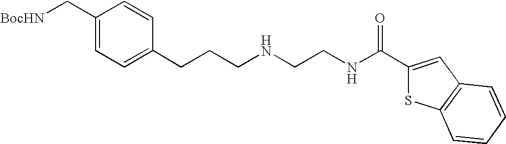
C1(C[BocHN])=CC=C(CCCNCCNC(C2=CC3=C(S2)C=CC=C3)=O)C=C1
